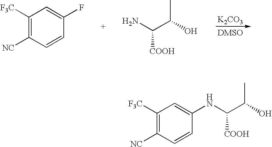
[K2CO3].[DMSO].C1([F3C])=C([NC])C=CC(F)=C1.NC(C(O)C)[COOH].C1([F3C])=C([NC])C=CC(NC(C(O)C)[COOH])=C1
